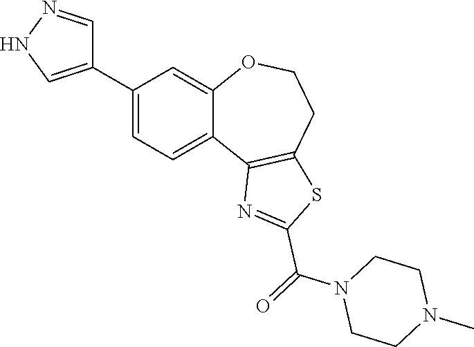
C1(C2=CNN=C2)=CC=C2C(=C1)OCCC1=C2N=C(C(=O)N2CCN(C)CC2)S1
